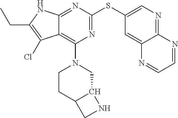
CCC1=C(Cl)C2=C(N3CCC4C(C3)NC4)N=C(SC3=CN=C4C(=C3)N=CC=N4)N=C2N1
